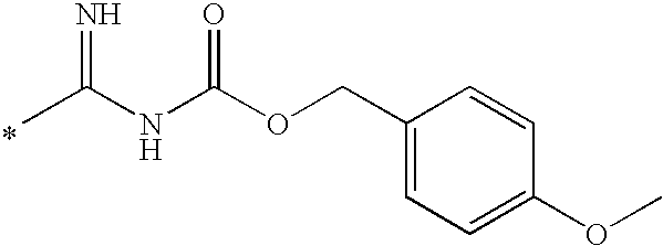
CC(NC(OCC1=CC=C(OC)C=C1)=O)=N.*
